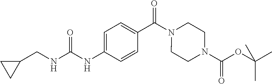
C1(CNC(NC2=CC=C(C(N3CCN(C(OC(C)(C)C)=O)CC3)=O)C=C2)=O)CC1
